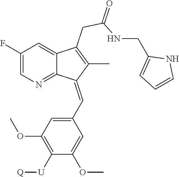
C1(F)=CN=C2C(=C1)C(CC(=O)NCC1=CC=CN1)=C(C)C2=CC1=CC(OC)=C([U][Q])C(OC)=C1
